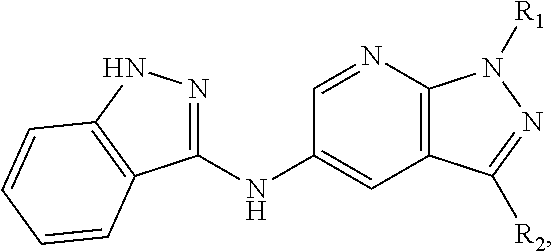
C12=C(N=CC(NC3=NNC4=C3C=CC=C4)=C1)N([R1])N=C2[R2]
